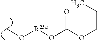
[R25a](OC(OCCC)=O)OC
